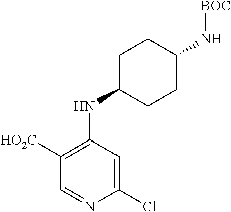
C1(Cl)=CC(NC2CCC(N[BOC])CC2)=C([HO2C])C=N1
